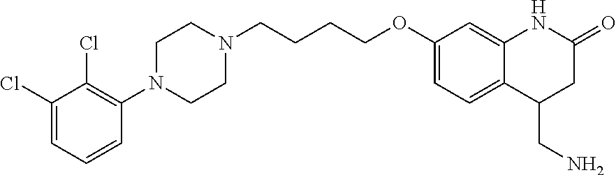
C1(Cl)=CC=CC(N2CCN(CCCCOC3=CC=C4C(=C3)NC(=O)CC4CN)CC2)=C1Cl
